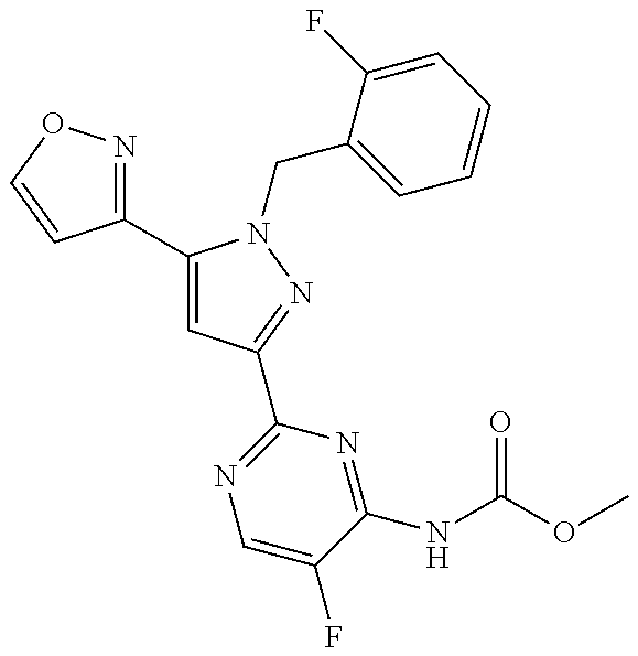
C1(C2=CC(C3=NC=C(F)C(NC(OC)=O)=N3)=NN2CC2=CC=CC=C2F)=NOC=C1
